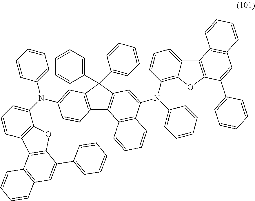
C12=C(C(C3=CC=CC=C3)(C3=CC=CC=C3)C3=C1C1=C(C(N(C4=CC=CC=C4)C4=C5C(=CC=C4)C4=C(O5)C(C5=CC=CC=C5)=CC5=C4C=CC=C5)=C3)C=CC=C1)C=C(N(C1=CC=CC3=C1OC1=C3C3=C(C=C1C1=CC=CC=C1)C=CC=C3)C1=CC=CC=C1)C=C2
